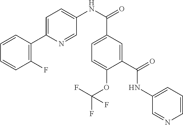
C1=CC=CC(F)=C1C1=CC=C(NC(C2=CC=C(OC(F)(F)F)C(C(=O)NC3=CC=CN=C3)=C2)=O)C=N1
